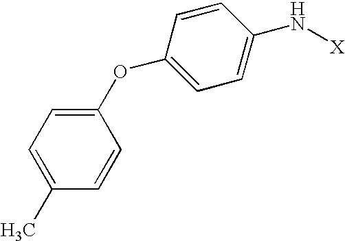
C1=CC(OC2=CC=C(N[X])C=C2)=CC=C1C
